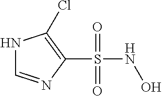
C1(S(NO)(=O)=O)=C(Cl)NC=N1
